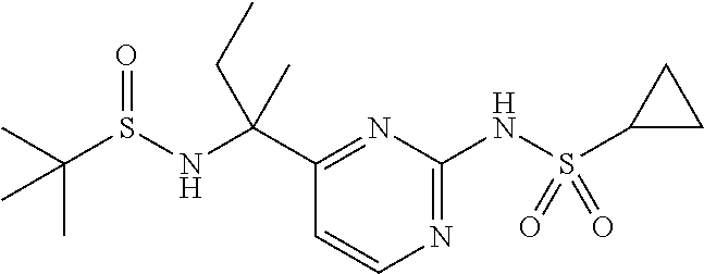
C1(C(NS(C(C)(C)C)=O)(C)CC)=NC(NS(C2CC2)(=O)=O)=NC=C1
